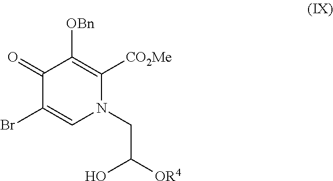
C1(Br)=CN(CC([OR4])O)C([CO2Me])=C([OBn])C1=O
